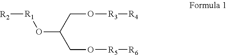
O(C(CO[R3][R4])CO[R5][R6])[R1][R2]
